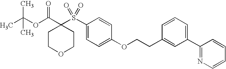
O(C(C1(S(C2=CC=C(OCCC3=CC(C4=NC=CC=C4)=CC=C3)C=C2)(=O)=O)CCOCC1)=O)C(C)(C)C
